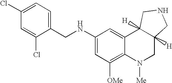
C1(NCC2=CC=C(Cl)C=C2Cl)=CC([OMe])=C2C(=C1)C1([H])C([H])(CN2[Me])CNC1
